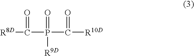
[R8D]C(=O)P(C([R10D])=O)([R9D])=O
